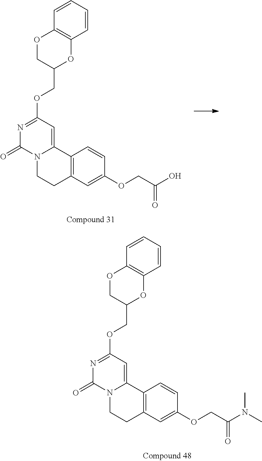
N1=C(OCC2OC3=C(OC2)C=CC=C3)C=C2N(C1=O)CCC1=C2C=CC(OCC(N(C)C)=O)=C1.N1=C(OCC2OC3=C(OC2)C=CC=C3)C=C2N(C1=O)CCC1=C2C=CC(OCC(O)=O)=C1
